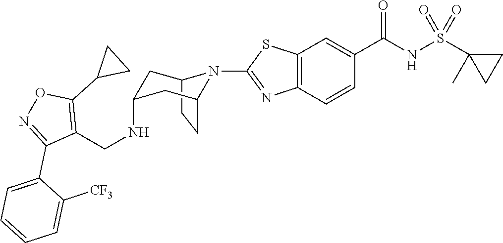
C12CCC(CC(NCC3=C(C4CC4)ON=C3C3=CC=CC=C3[CF3])C1)N2C1=NC2=C(C=C(C(NS(C3(C)CC3)(=O)=O)=O)C=C2)S1
